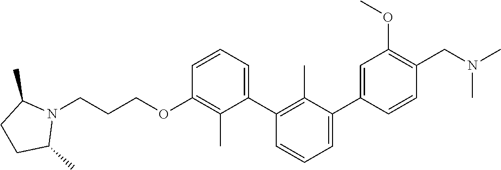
C1(OCCCN2C(C)CCC2C)=C(C)C(C2=C(C)C(C3=CC(OC)=C(CN(C)C)C=C3)=CC=C2)=CC=C1
